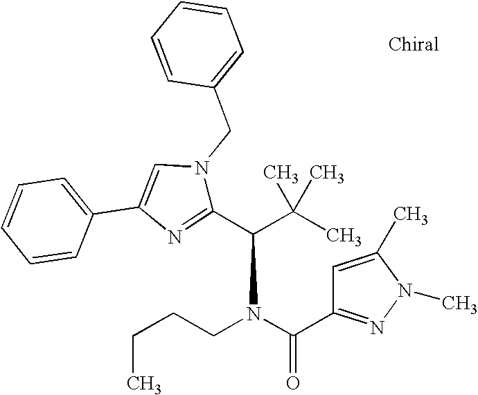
C1(C(C(C)(C)C)N(C(C2=NN(C)C(C)=C2)=O)CCCC)=NC(C2=CC=CC=C2)=CN1CC1=CC=CC=C1
